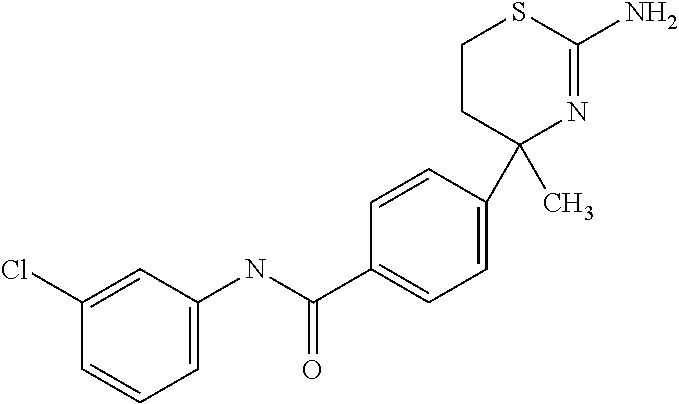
C1(C)(C2=CC=C(C(=O)NC3=CC=CC(Cl)=C3)C=C2)N=C(N)SCC1
